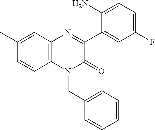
N1=C(C2=CC(F)=CC=C2N)C(=O)N(CC2=CC=CC=C2)C2=C1C=C(C)C=C2
